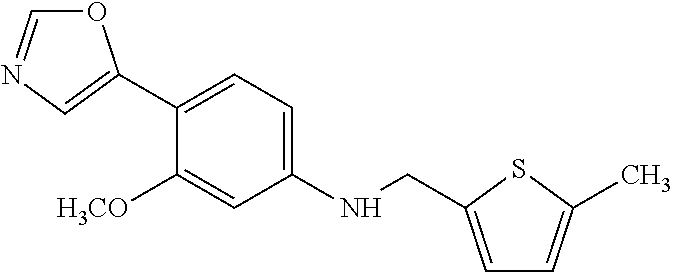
O1C=NC=C1C1=CC=C(NCC2=CC=C(C)S2)C=C1[H3CO]
